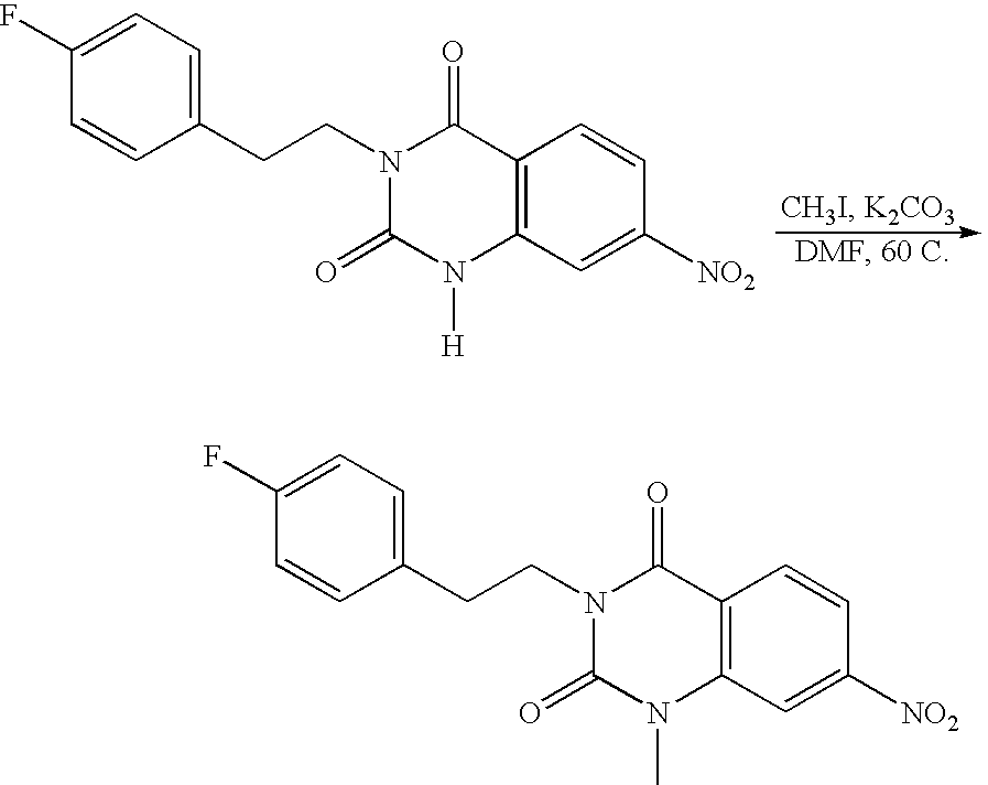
C1(CCN2C(=O)C3=C(C=C([NO2])C=C3)N(C)C2=O)=CC=C(F)C=C1.C1(CCN2C(=O)C3=C(C=C([NO2])C=C3)N([H])C2=O)=CC=C(F)C=C1
